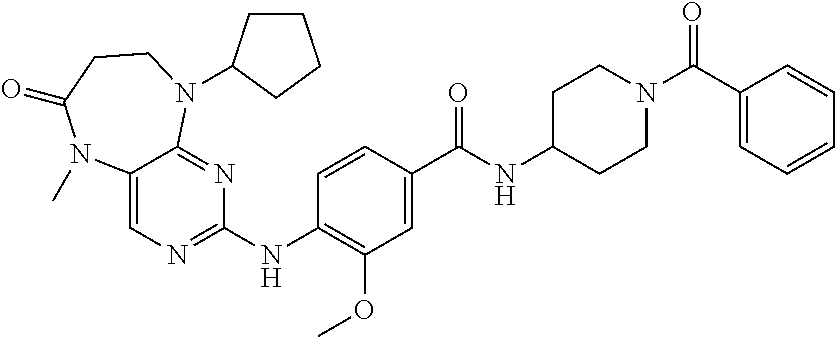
C1(NC2=NC=C3C(=N2)N(C2CCCC2)CCC(=O)N3C)=C(OC)C=C(C(NC2CCN(C(C3=CC=CC=C3)=O)CC2)=O)C=C1
